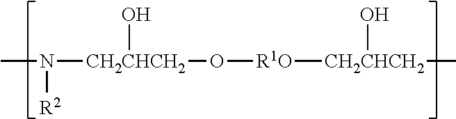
CN([CH2CHCH2](O[R1O][CH2CHCH2](C)O)O)[R2]
